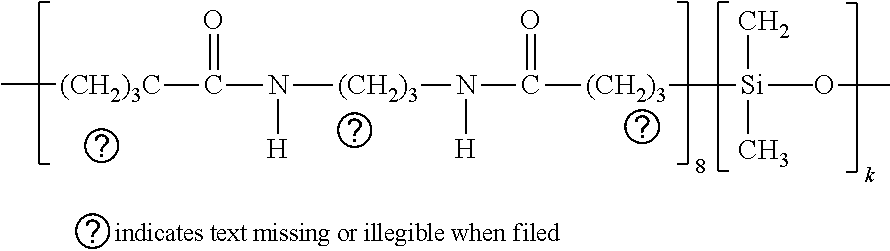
C[(CH2)3C]C(N([(CH2)3]N(C(=O)[(CH2)3][Si](OC)(C)(C)C)[H])[H])=O
